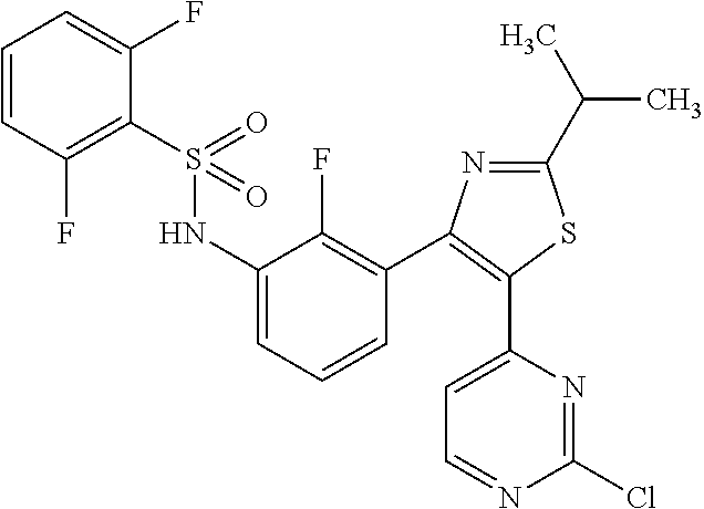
C1(C(C)C)=NC(C2=C(F)C(NS(=O)(=O)C3=C(F)C=CC=C3F)=CC=C2)=C(C2=CC=NC(Cl)=N2)S1
